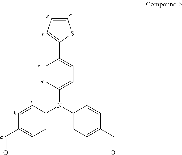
C1=C(N(C2=CC=C(C=O)C=C2)C2=CC=C(C3=CC=CS3)C=C2)C=CC(C=O)=C1
